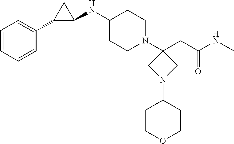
C1=CC=CC(C2C(NC3CCN(C4(CC(NC)=O)CN(C5CCOCC5)C4)CC3)C2)=C1
